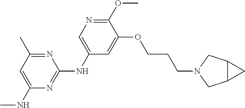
C1(NC)=CC(C)=NC(NC2=CN=C(OC)C(OCCCN3CC4C(C3)C4)=C2)=N1
